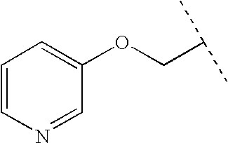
C(C(C)C)OC1=CC=CN=C1
